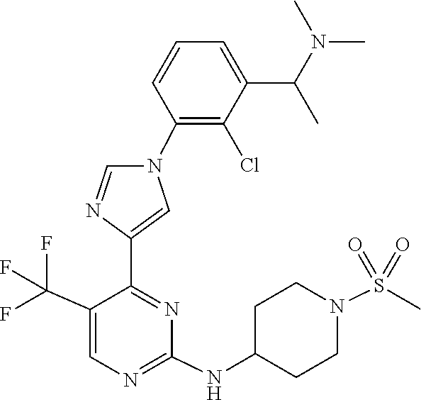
C1(NC2CCN(S(=O)(=O)C)CC2)=NC=C(C(F)(F)F)C(C2=CN(C3=C(Cl)C(C(N(C)C)C)=CC=C3)C=N2)=N1
